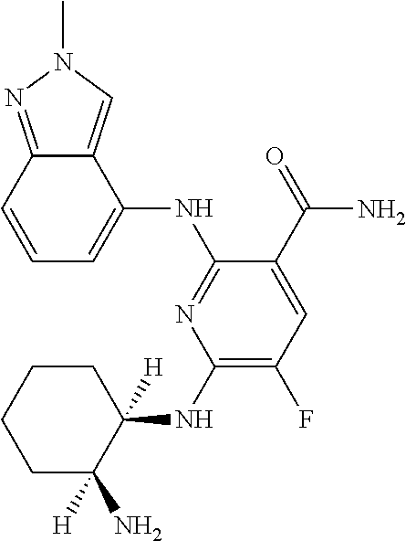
C1(NC2([H])CCCCC2([H])N)=C(F)C=C(C(=O)N)C(NC2=CC=CC3=NN(C)C=C23)=N1
